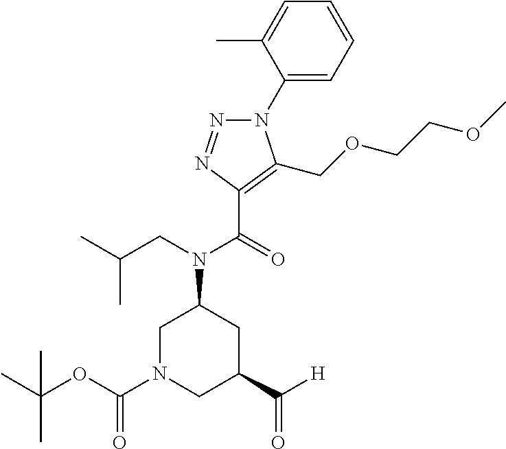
N1(C2=CC=CC=C2C)N=NC(C(=O)N(CC(C)C)C2CN(C(OC(C)(C)C)=O)CC(C([H])=O)C2)=C1COCCOC
